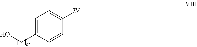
[W]C1=CC=C(CO)C=C1
